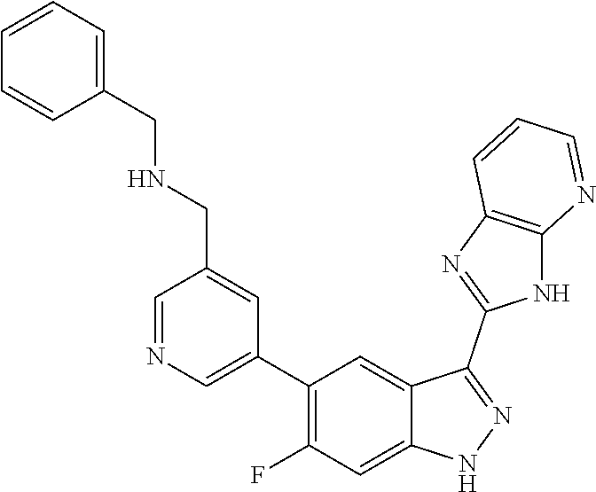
C1=NC=C(C2=C(F)C=C3C(=C2)C(C2=NC4=C(N2)N=CC=C4)=NN3)C=C1CNCC1=CC=CC=C1
